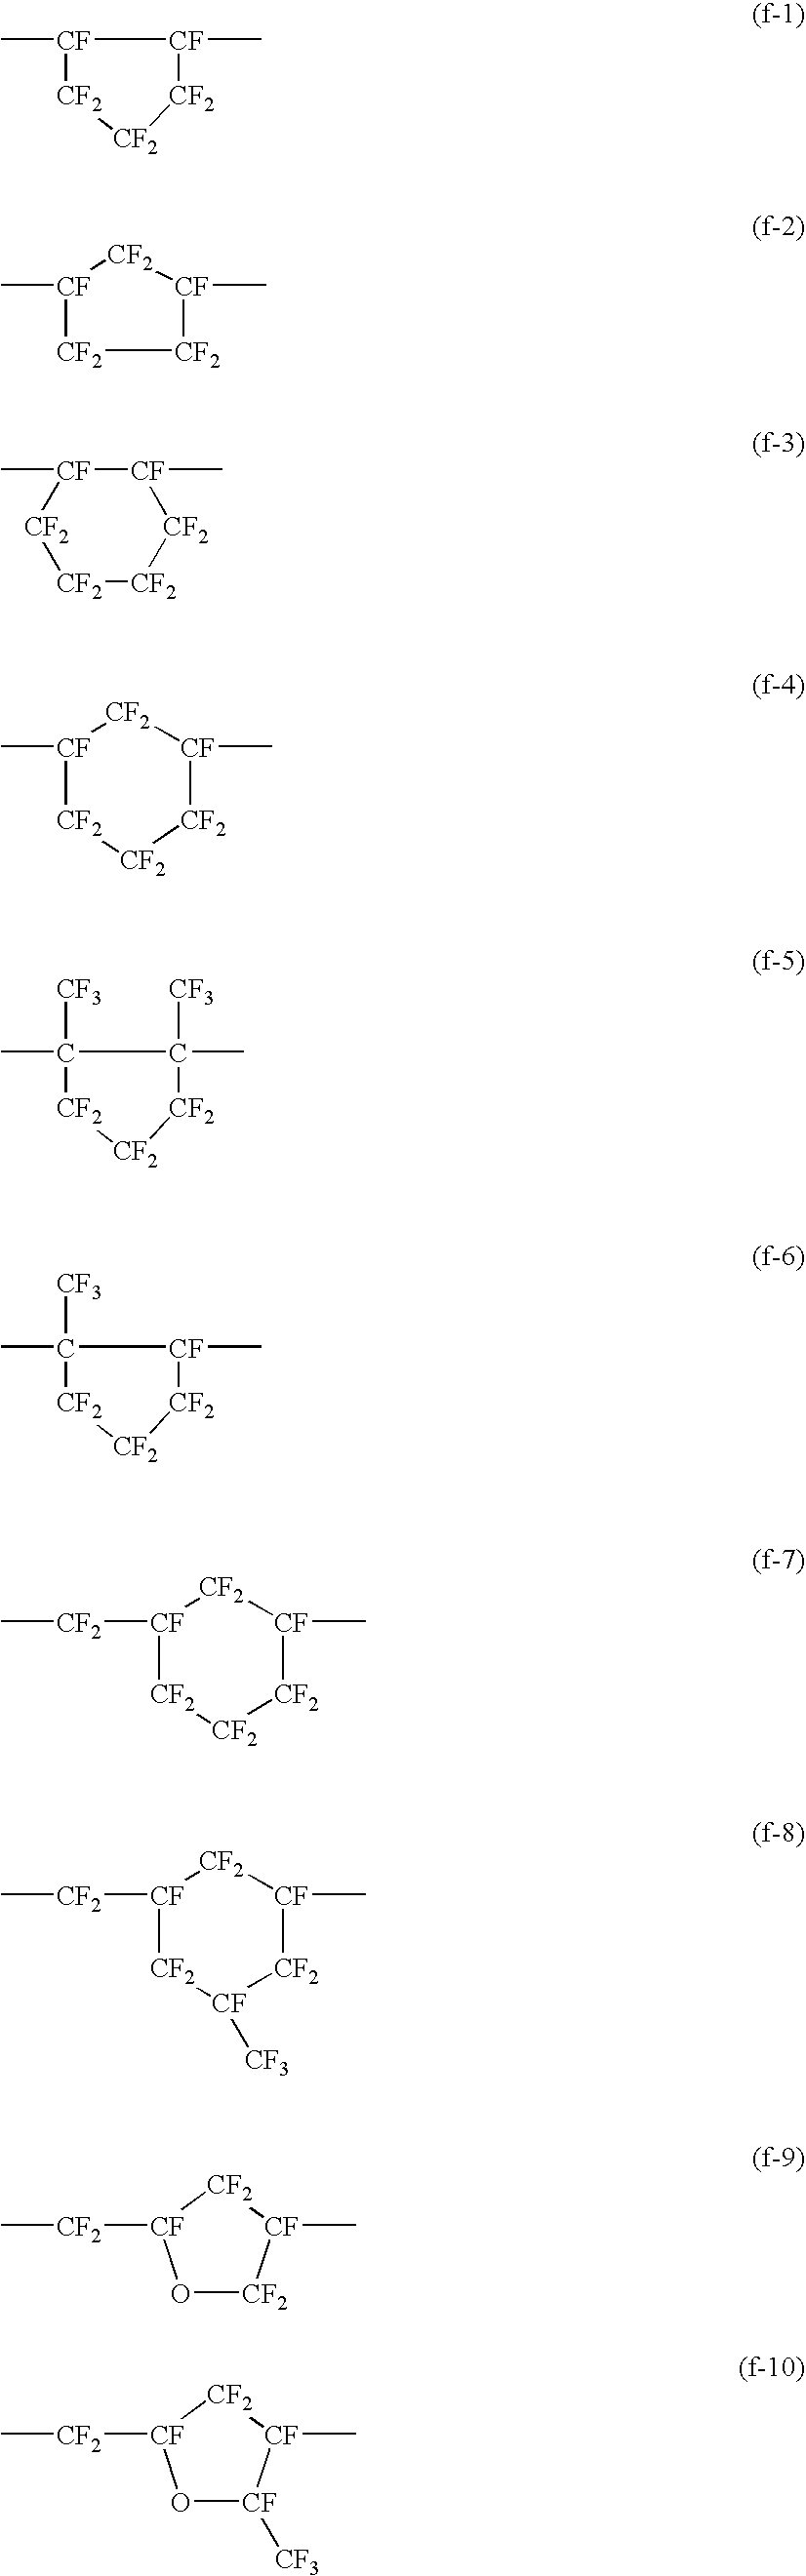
[CF]1(C)[CF2][CF2][CF2][CF]1C.[CF]1(C)[CF2][CF2][CF](C)[CF2]1.[CF2]1[CF2][CF2][CF](C)[CF](C)[CF2]1.[CF]1(C)[CF2][CF2][CF2][CF](C)[CF2]1.C1(C)([CF3])[CF2][CF2][CF2]C1([CF3])C.C1(C)([CF3])[CF2][CF2][CF2][CF]1C.[CF]1([CF2]C)[CF2][CF2][CF2][CF](C)[CF2]1.[CF]1([CF2]C)[CF2][CF]([CF3])[CF2][CF](C)[CF2]1.O1[CF2][CF](C)[CF2][CF]1[CF2]C.O1[CF]([CF3])[CF](C)[CF2][CF]1[CF2]C
